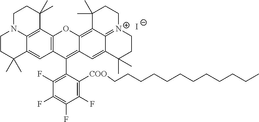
C12=CC3=C(C4=C1N(CCC4(C)C)CCC2(C)C)OC1=C2C4=[N+](CCC2(C)C)CCC(C)(C)C4=CC1=C3C1=C(F)C(F)=C(F)C(F)=C1[COO]CCCCCCCCCCCC.[I-]
